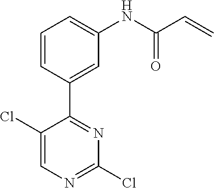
C1(Cl)=CN=C(Cl)N=C1C1=CC(NC(C=C)=O)=CC=C1
